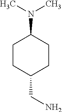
C1CC(CN)CCC1N(C)C
